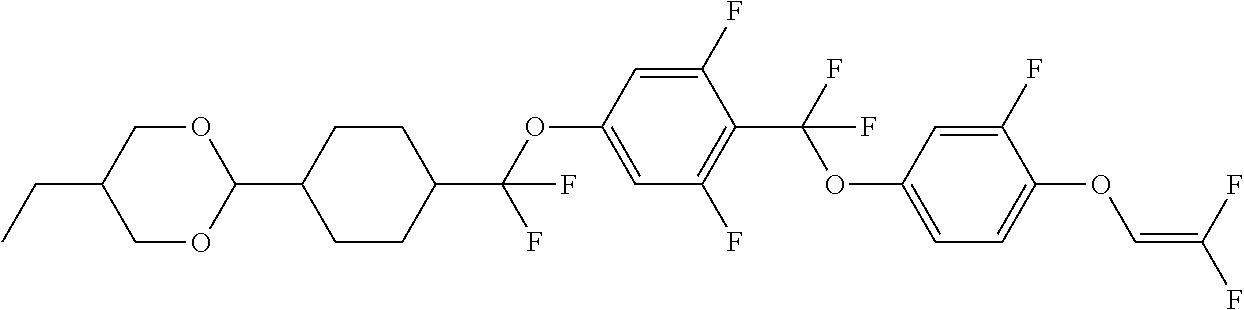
C1OC(C2CCC(C(OC3=CC(F)=C(C(F)(OC4=CC=C(OC=C(F)F)C(F)=C4)F)C(F)=C3)(F)F)CC2)OCC1CC
